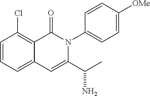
C1=CC=C2C(=C1Cl)C(=O)N(C1=CC=C([OMe])C=C1)C(C(C)N)=C2
